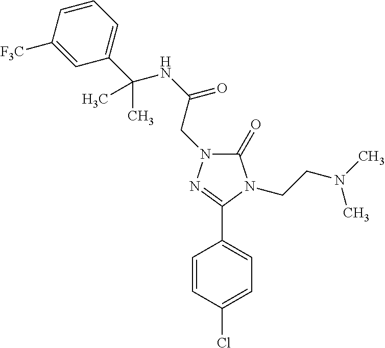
C1(Cl)=CC=C(C2=NN(CC(NC(C3=CC=CC([F3C])=C3)(C)C)=O)C(=O)N2CCN(C)C)C=C1
